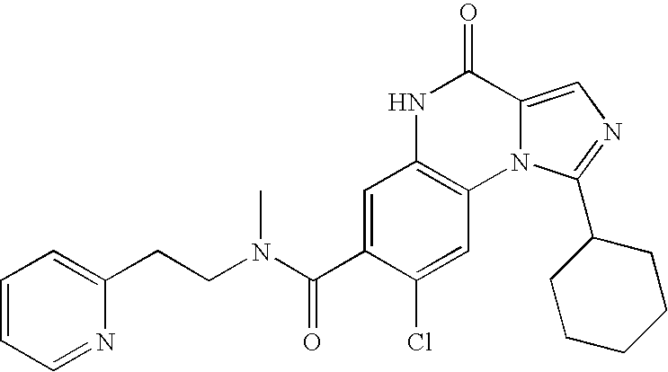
C1=C(C(N(CCC2=CC=CC=N2)C)=O)C(Cl)=CC2=C1NC(=O)C1=CN=C(C3CCCCC3)N21
